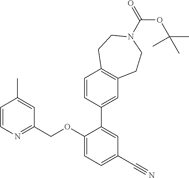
C1=CN=C(COC2=CC=C(C#N)C=C2C2=CC3=C(C=C2)CCN(C(=O)OC(C)(C)C)CC3)C=C1C
